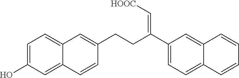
C1=C(O)C=C2C(=C1)C=C(CCC(C1=CC=C3C(=C1)C=CC=C3)=C[HOOC])C=C2
